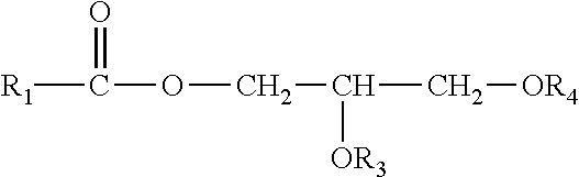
[R1]C(=O)OCC(C[OR4])[OR3]
